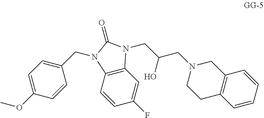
C1(CN2C3=C(C=C(F)C=C3)N(CC(CN3CCC4=C(C3)C=CC=C4)O)C2=O)=CC=C(OC)C=C1
